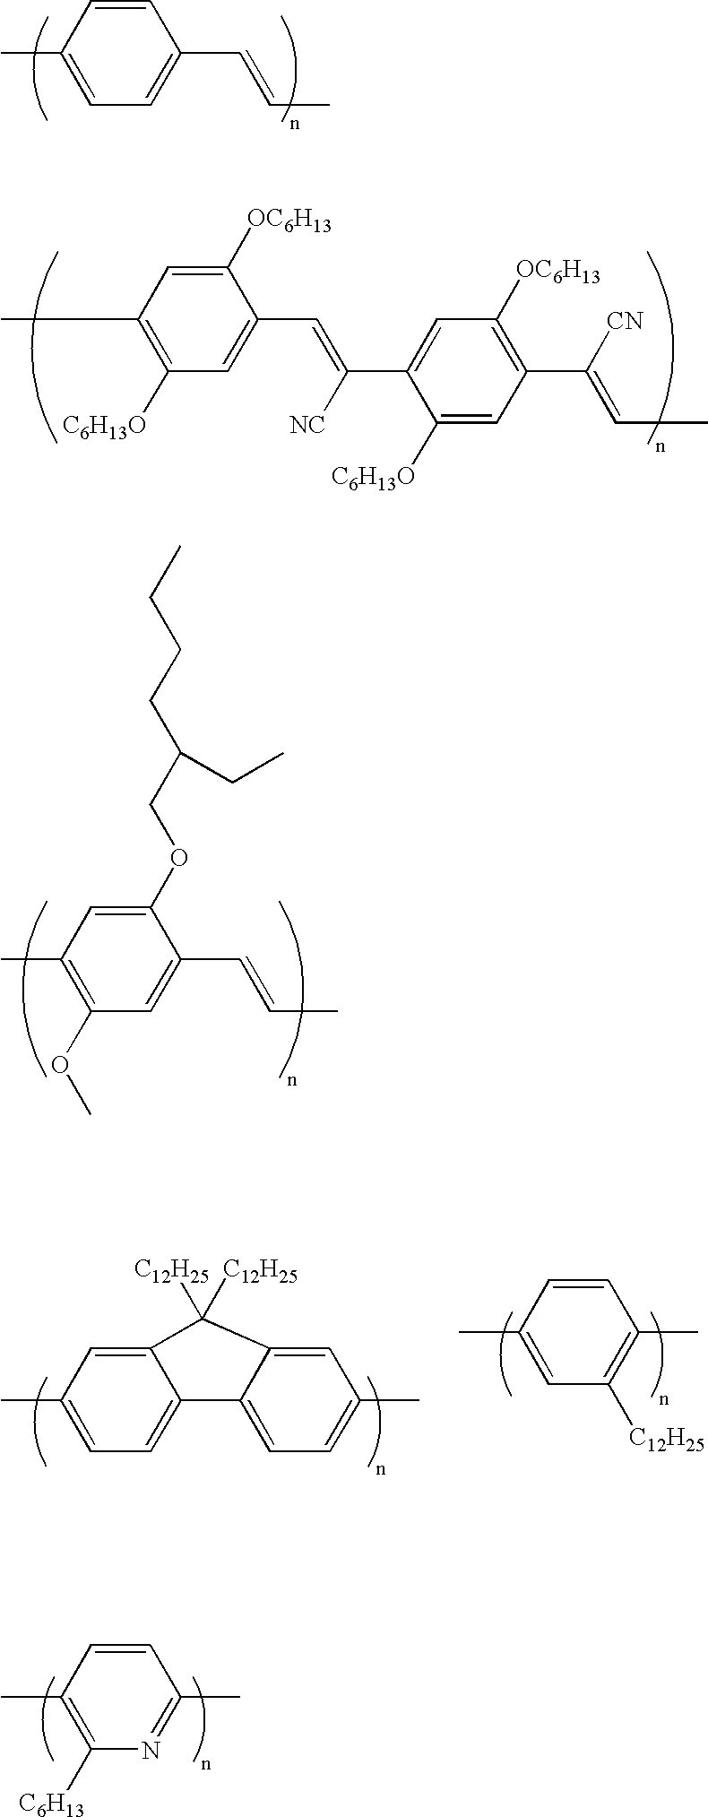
C1=CC(C)=CC=C1C=CC.C1([OC6H13])=CC(C)=C([C6H13O])C=C1C=C([NC])C1=CC([OC6H13])=C(C([CN])=CC)C=C1[C6H13O].C1(OCC(CCCC)CC)=CC(C)=C(OC)C=C1C=CC.C1=CC(C)=C([C6H13])N=C1C.C12=CC(C)=CC=C1C1=CC=C(C)C=C1C2([C12H25])[C12H25].C1=CC(C)=CC([C12H25])=C1C
